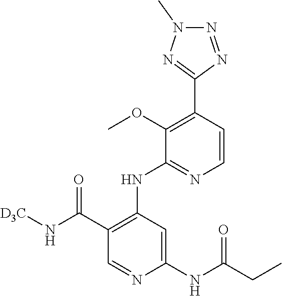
N1=NC(C2=C(OC)C(NC3=C(C(N[D3C])=O)C=NC(NC(CC)=O)=C3)=NC=C2)=NN1C
